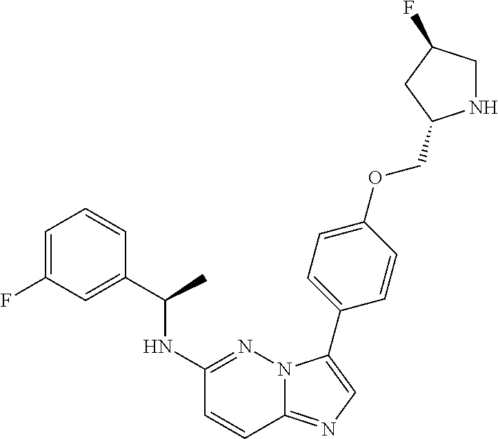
C1=C(F)C=C(C(NC2=NN3C(=NC=C3C3=CC=C(OCC4NCC(F)C4)C=C3)C=C2)C)C=C1
